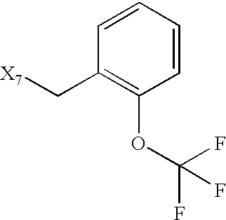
C1=CC=CC(OC(F)(F)F)=C1C[X7]
